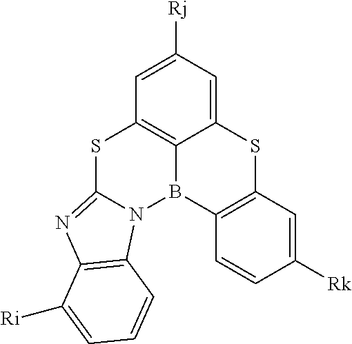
C12=CC([Rj])=CC3=C1B(C1=C(S2)C=C([Rk])C=C1)N1C(=NC2=C1C=CC=C2[Ri])S3
